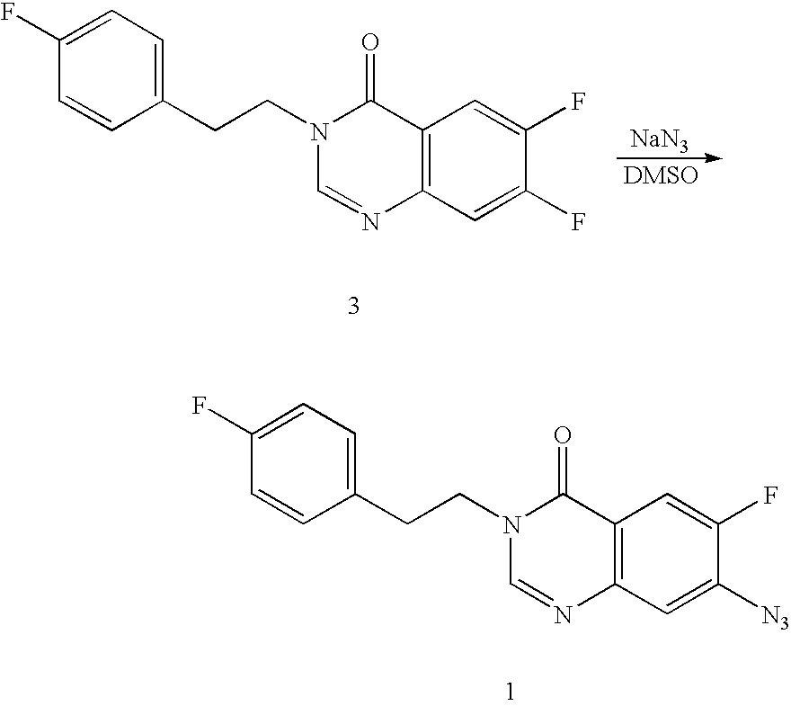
C1(CCN2C(=O)C3=C(C=C([N3])C(F)=C3)N=C2)=CC=C(F)C=C1.[NaN3].[DMSO].C1(CCN2C(=O)C3=C(C=C(F)C(F)=C3)N=C2)=CC=C(F)C=C1
